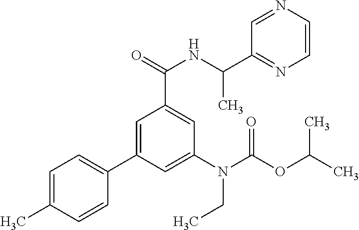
C1=C(C)C=CC(C2=CC(C(=O)NC(C)C3=NC=CN=C3)=CC(N(CC)C(=O)OC(C)C)=C2)=C1
